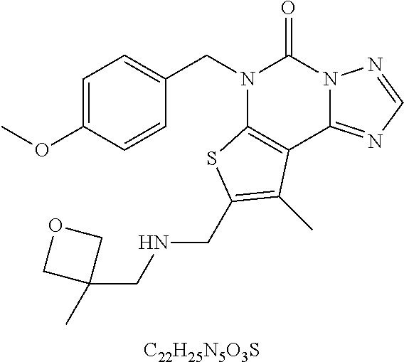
[C22H25N5O3S].C1=C(OC)C=CC(CN2C3=C(C4=NC=NN4C2=O)C(C)=C(CNCC2(C)COC2)S3)=C1
